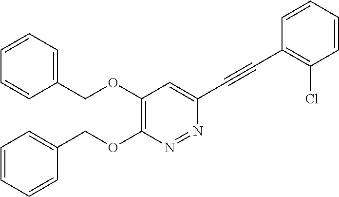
N1=NC(OCC2=CC=CC=C2)=C(OCC2=CC=CC=C2)C=C1C#CC1=C(Cl)C=CC=C1
